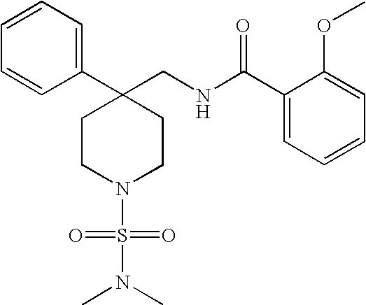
C1(C(NCC2(C3=CC=CC=C3)CCN(S(=O)(=O)N(C)C)CC2)=O)=CC=CC=C1OC
